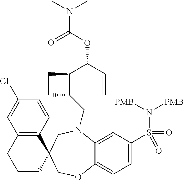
C1(Cl)=CC2=C(C=C1)C1(CCC2)COC2=CC=C(S(N([PMB])[PMB])(=O)=O)C=C2N(CC2C(C(OC(N(C)C)=O)C=C)CC2)C1
